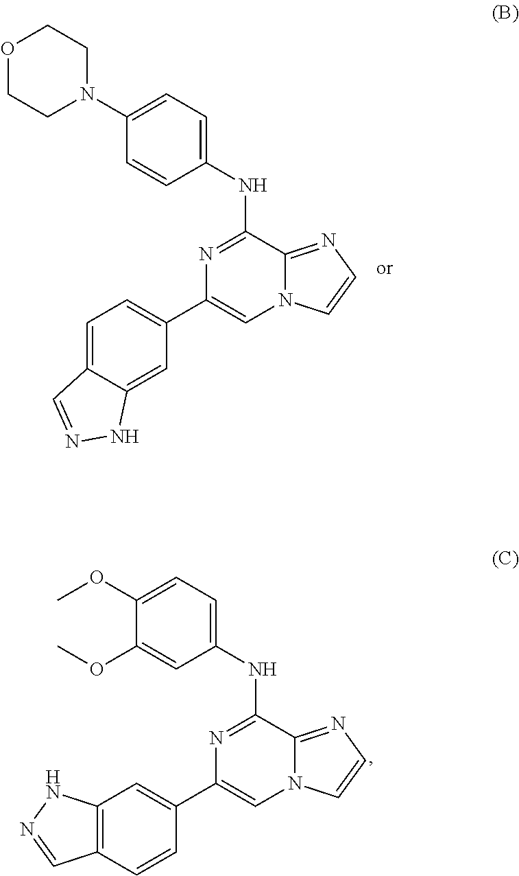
O1CCN(C2=CC=C(NC3=NC(C4=CC=C5C(=C4)NN=C5)=CN4C3=NC=C4)C=C2)CC1.C1(NC2=NC(C3=CC4=C(C=C3)C=NN4)=CN3C2=NC=C3)=CC=C(OC)C(OC)=C1
